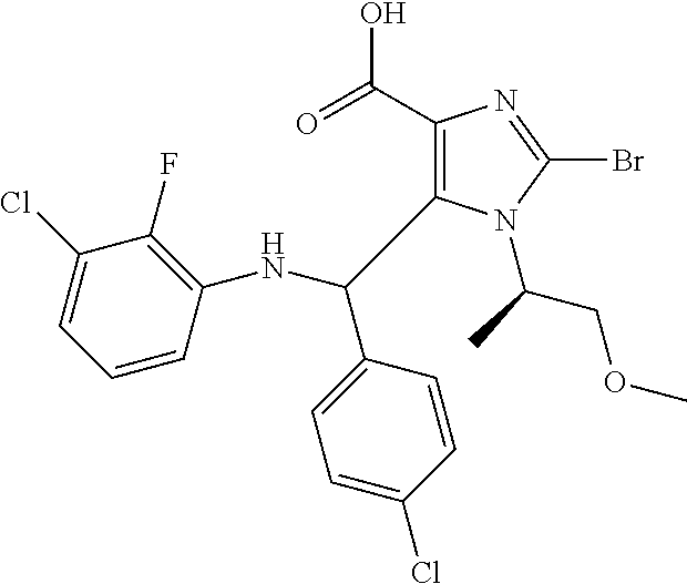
C1(C(O)=O)=C(C(C2=CC=C(Cl)C=C2)NC2=C(F)C(Cl)=CC=C2)N(C(COC)C)C(Br)=N1
